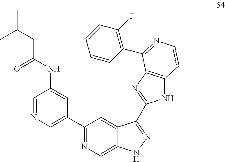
C1=NC=C(C2=NC=C3C(=C2)C(C2=NC4=C(N2)C=CN=C4C2=C(F)C=CC=C2)=NN3)C=C1NC(CC(C)C)=O
